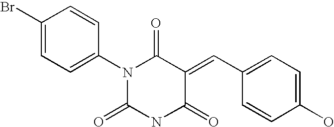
C1(Br)=CC=C(N2C(=O)NC(=O)C(=CC3=CC=C(O)C=C3)C2=O)C=C1
